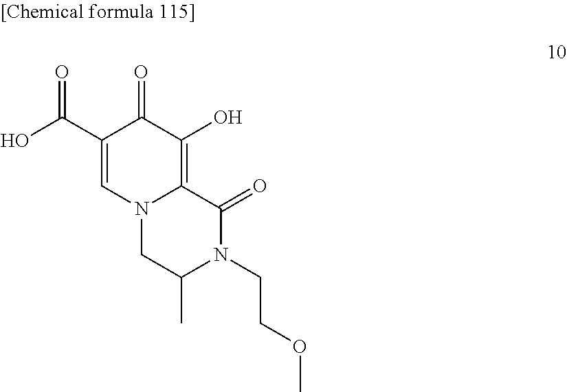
C1(C(O)=O)=CN2C(=C(O)C1=O)C(=O)N(CCOC)C(C)C2
